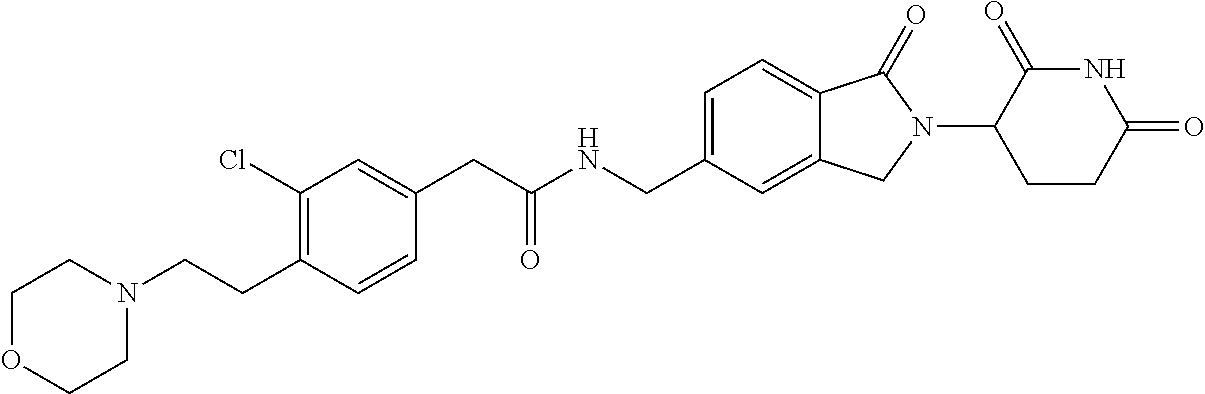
C1=C(CNC(CC2=CC(Cl)=C(CCN3CCOCC3)C=C2)=O)C=C2C(=C1)C(=O)N(C1CCC(=O)NC1=O)C2
